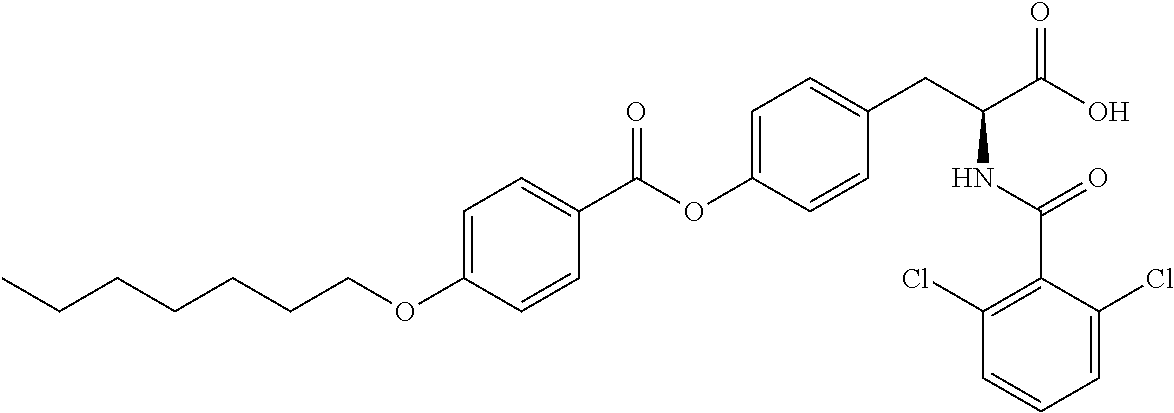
C1=C(OCCCCCCC)C=CC(C(OC2=CC=C(CC(C(O)=O)NC(C3=C(Cl)C=CC=C3Cl)=O)C=C2)=O)=C1
